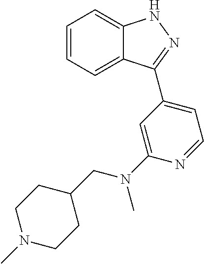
C1=CC=C2C(=C1)NN=C2C1=CC=NC(N(CC2CCN(C)CC2)C)=C1
